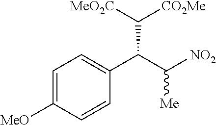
C(C([NO2])[Me])(C([CO2Me])[MeO2C])C1=CC=C([MeO])C=C1
